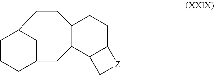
C12C(C3C(CC1)[Z]C3)CC1CC(CC2)CCC1
